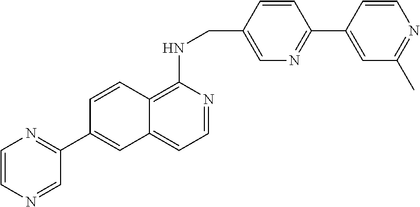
C12=C(NCC3=CN=C(C4=CC(C)=NC=C4)C=C3)N=CC=C1C=C(C1=NC=CN=C1)C=C2
